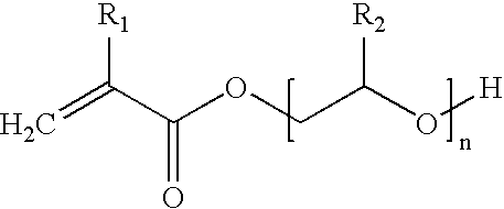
C=C(C(OCC(O[H])[R2])=O)[R1]
